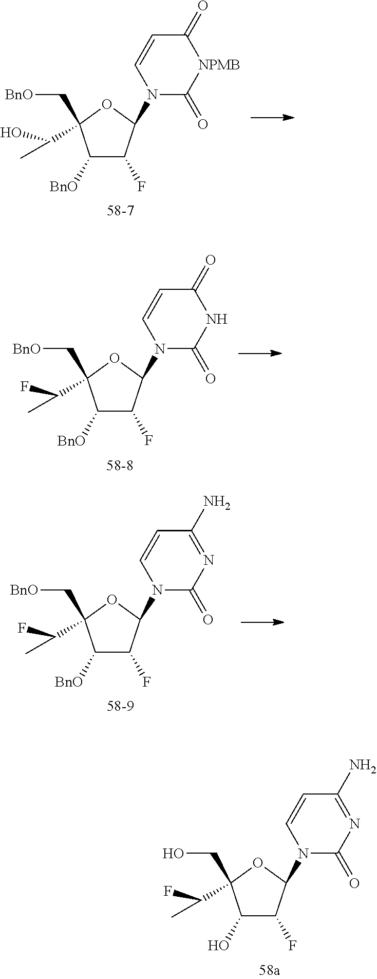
C1([BnO])C(F)C(N2C(=O)NC(=O)C=C2)OC1(C(F)C)C[BnO].C1([BnO])C(F)C(N2C(=O)N=C(N)C=C2)OC1(C(F)C)C[BnO].C1(O)C(F)C(N2C(=O)N=C(N)C=C2)OC1(C(F)C)CO.C1([BnO])C(F)C(N2C(=O)[NPMB]C(=O)C=C2)OC1(C(O)C)C[BnO]
